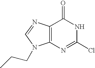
C12=C(C(=O)NC(Cl)=N1)N=CN2CCC
